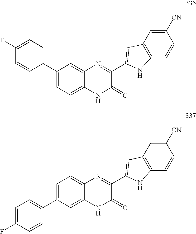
C1([CN])=CC2=C(C=C1)NC(C1=NC3=CC(C4=CC=C(F)C=C4)=CC=C3NC1=O)=C2.C1([CN])=CC2=C(C=C1)NC(C1=NC3=CC=C(C4=CC=C(F)C=C4)C=C3NC1=O)=C2
